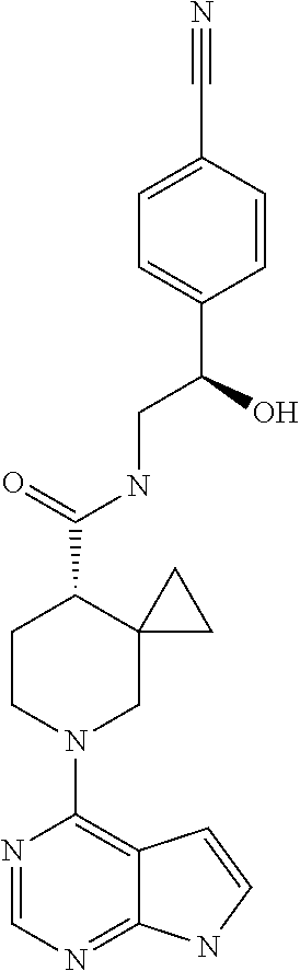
N1=CN=C2C(=C1N1CC3(C(C(=O)NCC(C4=CC=C(C#N)C=C4)O)CC1)CC3)C=CN2
